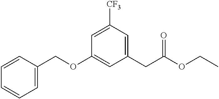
C1=C([CF3])C=C(CC(OCC)=O)C=C1OCC1=CC=CC=C1
